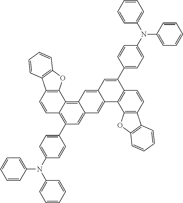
C1=CC2=C(C3=C4C(=CC(C5=CC=C(N(C6=CC=CC=C6)C6=CC=CC=C6)C=C5)=C13)C=C1C(=C4)C=C(C3=CC=C(N(C4=CC=CC=C4)C4=CC=CC=C4)C=C3)C3=C1C1=C(C=C3)C3=C(O1)C=CC=C3)OC1=C2C=CC=C1
